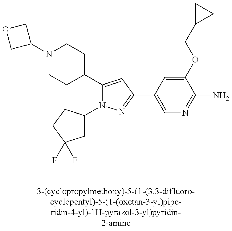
N1(C2COC2)CCC(C2=CC(C3=CN=C(N)C(OCC4CC4)=C3)=NN2C2CC(F)(F)CC2)CC1
